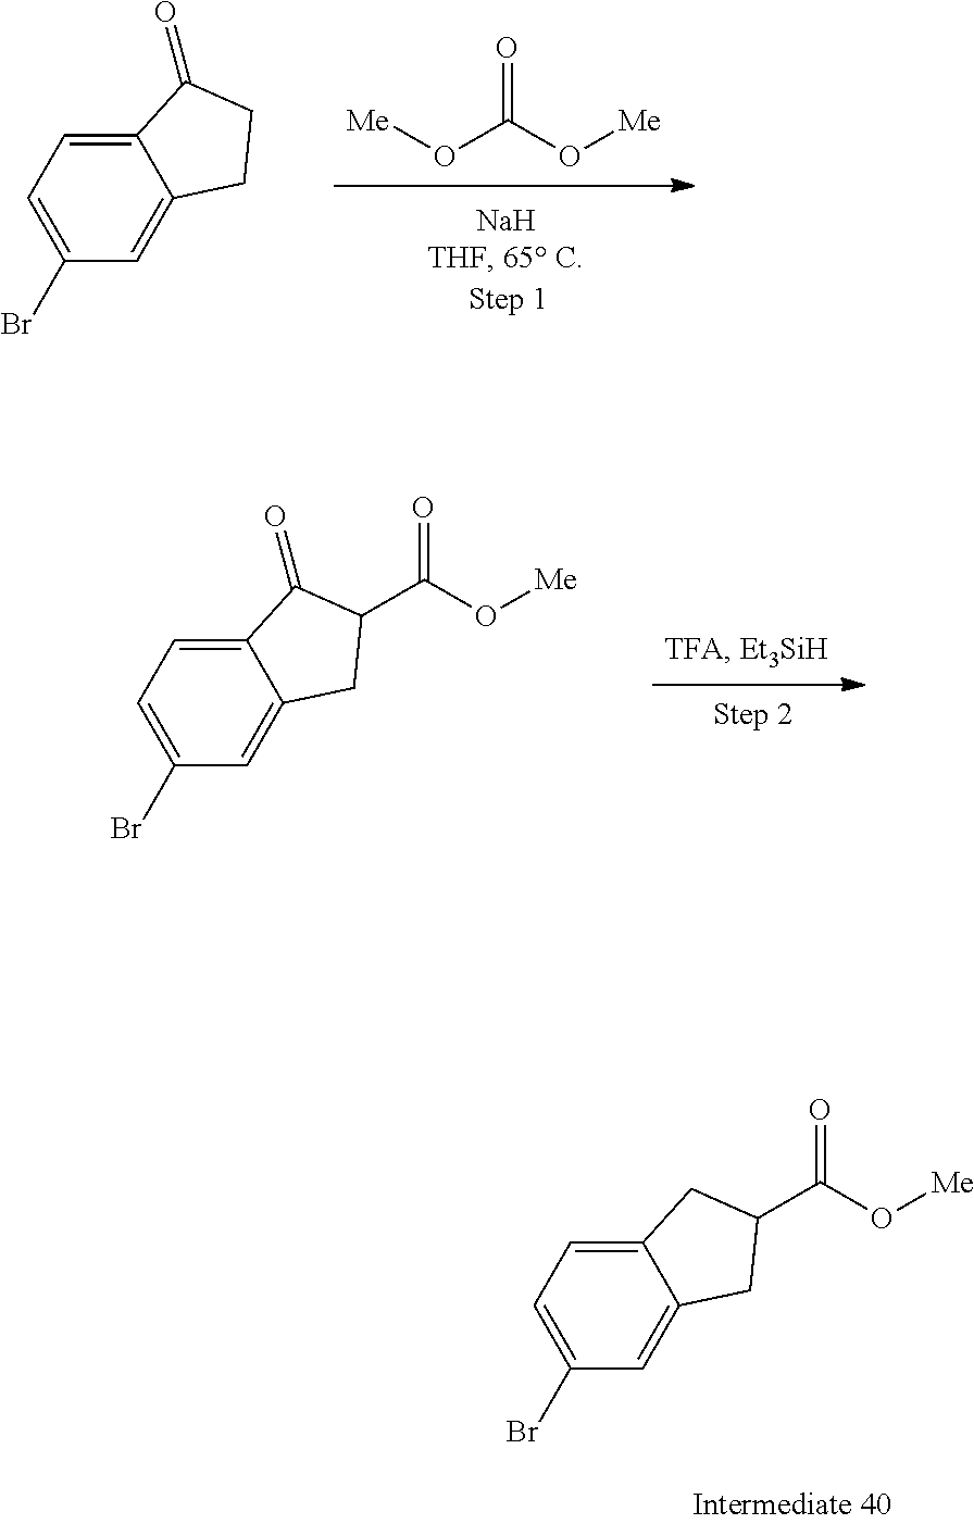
C1=C2C(=CC=C1Br)C(=O)CC2.[Me]OC(O[Me])=O.C1=C2C(=CC=C1Br)C(=O)C(C(O[Me])=O)C2.C1=C2C(=CC=C1Br)CC(C(O[Me])=O)C2
